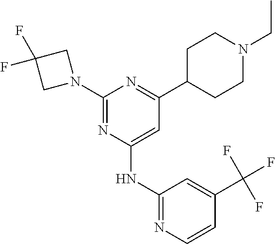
C1(NC2=NC=CC(C(F)(F)F)=C2)=CC(C2CCN(CC)CC2)=NC(N2CC(F)(F)C2)=N1
